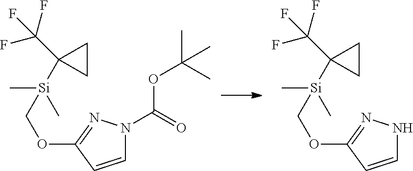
C1CC1(C(F)(F)F)[Si](C)(C)COC1=NN(C(OC(C)(C)C)=O)C=C1.C1CC1(C(F)(F)F)[Si](C)(C)COC1=NNC=C1
